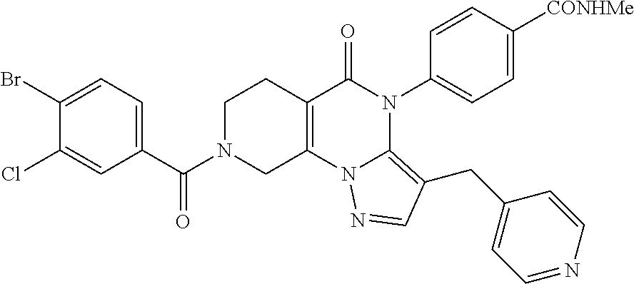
C1(Br)=CC=C(C(N2CC3=C(CC2)C(=O)N(C2=CC=C([CONHMe])C=C2)C2=C(CC4=CC=NC=C4)C=NN32)=O)C=C1Cl
